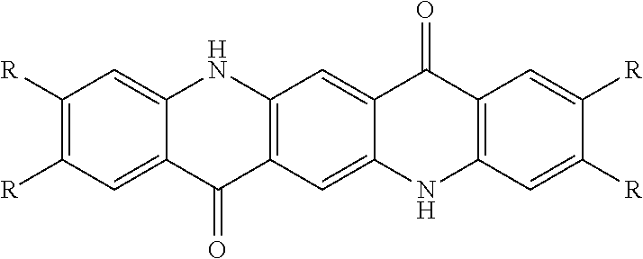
C1([R])=C([R])C=C2C(=C1)NC1=C(C2=O)C=C2C(=C1)C(=O)C1=C(N2)C=C([R])C([R])=C1
